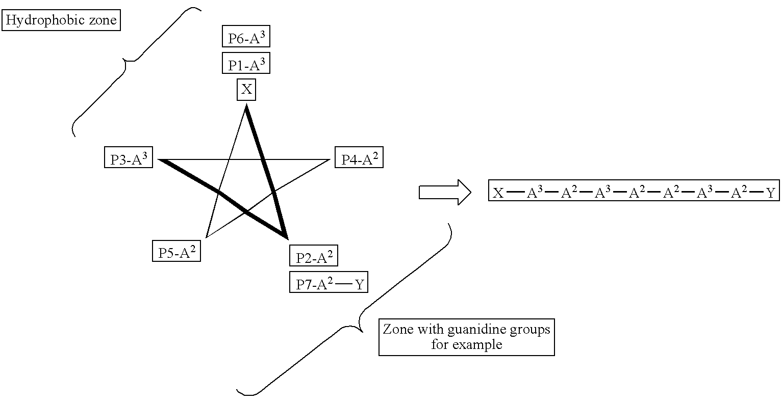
C123C4(C5(C6(C1(C2)C6)C5)C4)C3.[P4-A2].[X][A3][A2][A3][A2][A2][A3][A2][Y].[P1-A3].[P6-A3].[P3-A3].[P5-A2].[P2-A2].[P7-A2][Y]
